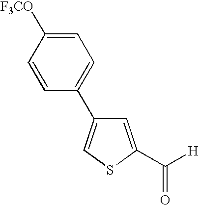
C1=C(C([H])=O)SC=C1C1=CC=C([F3CO])C=C1
